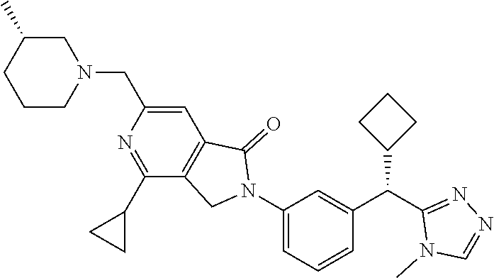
C1CN(CC2=CC3=C(C(C4CC4)=N2)CN(C2=CC=CC(C(C4=NN=CN4C)C4CCC4)=C2)C3=O)CC(C)C1
